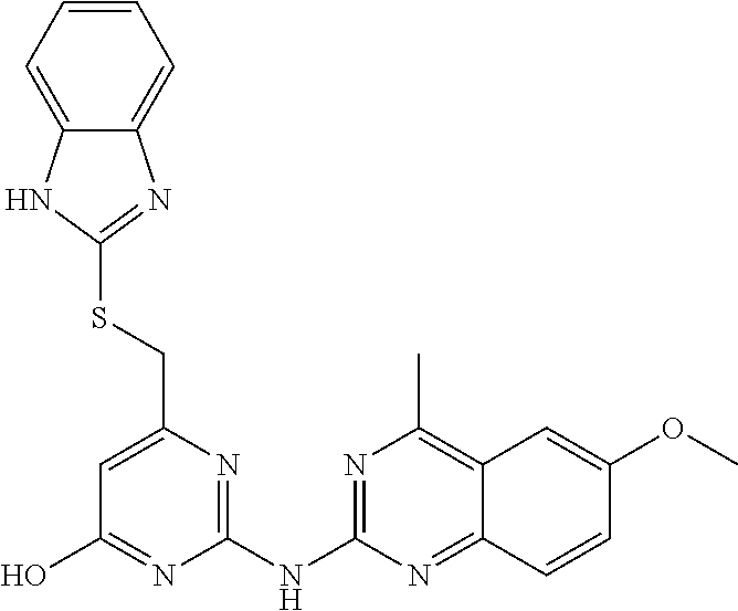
C12=CC=CC=C1N=C(SCC1=CC(O)=NC(NC3=NC(C)=C4C(=N3)C=CC(OC)=C4)=N1)N2
